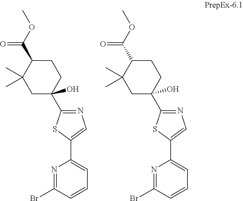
N1=C(Br)C=CC=C1C1=CN=C(C2(O)CCC(C(OC)=O)C(C)(C)C2)S1.N1=C(Br)C=CC=C1C1=CN=C(C2(O)CCC(C(OC)=O)C(C)(C)C2)S1
